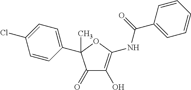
C1=CC(C2(C)C(=O)C(O)=C(NC(=O)C3=CC=CC=C3)O2)=CC=C1Cl
